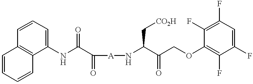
C1=CC=CC2=C1C=CC=C2NC(C(=O)[A]NC(C(COC1=C(F)C(F)=CC(F)=C1F)=O)C[CO2H])=O
